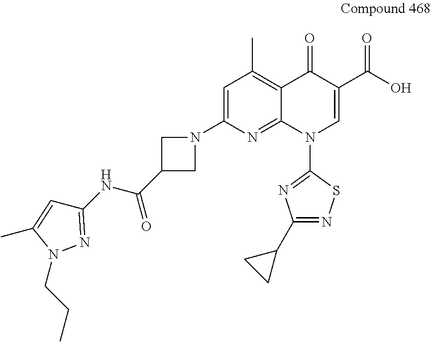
C1=C(N2CC(C(NC3=NN(CCC)C(C)=C3)=O)C2)N=C2C(=C1C)C(=O)C(C(O)=O)=CN2C1=NC(C2CC2)=NS1
